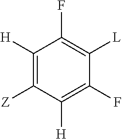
C1([H])=C(F)C([L])=C(F)C([H])=C1[Z]
